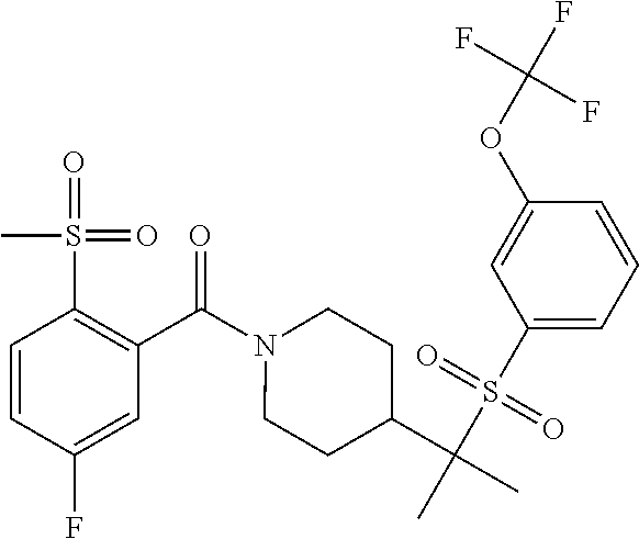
C1=CC(F)=CC(C(N2CCC(C(C)(S(C3=CC=CC(OC(F)(F)F)=C3)(=O)=O)C)CC2)=O)=C1S(=O)(=O)C
